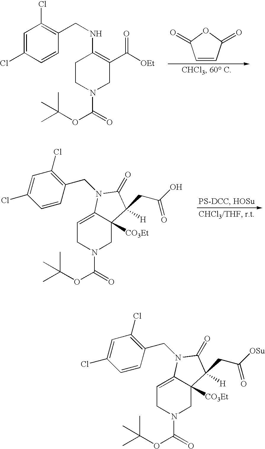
C1=CC(=O)OC1=O.C1=CC(Cl)=CC(Cl)=C1CNC1=C(C([OEt])=O)CN(C(=O)OC(C)(C)C)CC1.C1=CC(Cl)=CC(Cl)=C1CN1C2=CCN(C(=O)OC(C)(C)C)CC2([CO3Et])C(CC(O)=O)([H])C1=O.C1=CC(Cl)=CC(Cl)=C1CN1C2=CCN(C(=O)OC(C)(C)C)CC2([CO3Et])C(CC([OSu])=O)([H])C1=O
